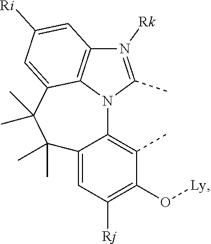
N1([Rk])=C(C)N2C3=C1C=C([Ri])C=C3C(C)(C)C(C)(C)C1=CC([Rj])=C(O[Ly])C(C)=C21
